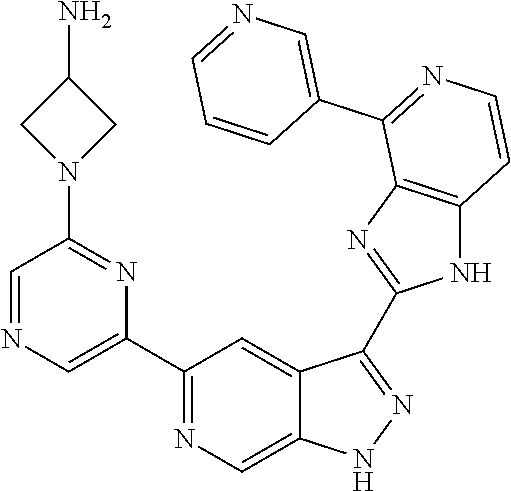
C1(C2=NC=C3C(=C2)C(C2=NC4=C(N2)C=CN=C4C2=CN=CC=C2)=NN3)=CN=CC(N2CC(N)C2)=N1
